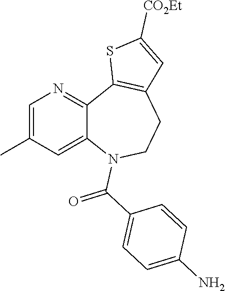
C1=C(C)C=C2C(=N1)C1=C(CCN2C(C2=CC=C(N)C=C2)=O)C=C([CO2Et])S1
